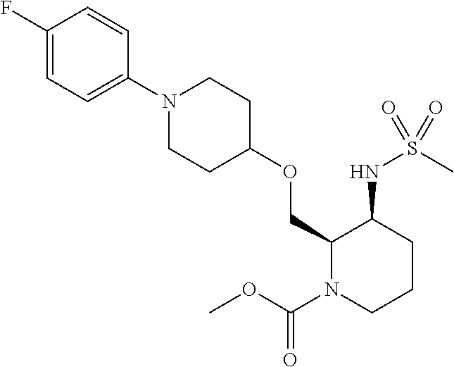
C1(COC2CCN(C3=CC=C(F)C=C3)CC2)N(C(OC)=O)CCCC1NS(C)(=O)=O
